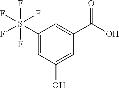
C1(S(F)(F)(F)(F)F)=CC(O)=CC(C(O)=O)=C1
